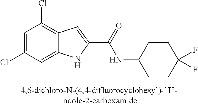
C12=CC(Cl)=CC(Cl)=C1C=C(C(=O)NC1CCC(F)(F)CC1)N2
